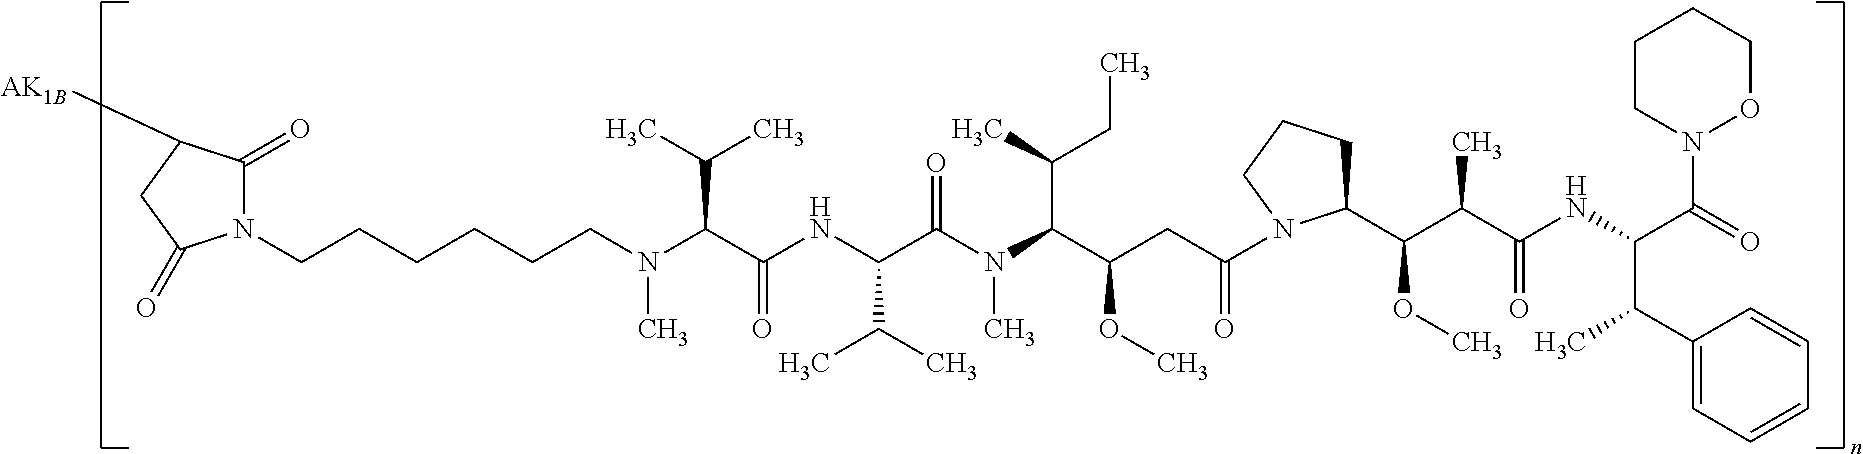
C(CCCCCN(C(C(NC(C(N(C(C(CC(N1C(C(C(C(NC(C(=O)N2OCCCC2)C(C2=CC=CC=C2)C)=O)C)OC)CCC1)=O)OC)C(CC)C)C)=O)C(C)C)=O)C(C)C)C)N1C(=O)C([AK1B])CC1=O
